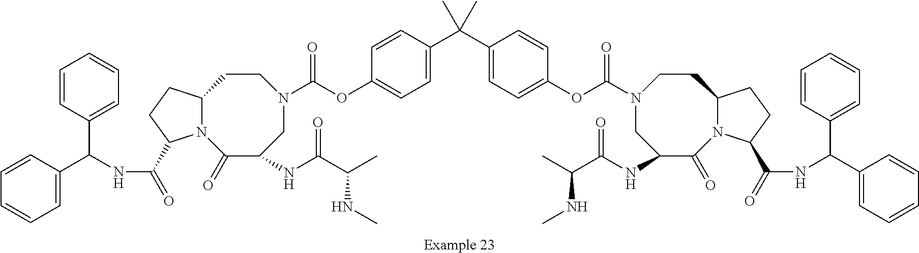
C1C(NC(=O)C(NC)C)C(=O)N2C(CCN1C(OC1=CC=C(C(C3=CC=C(OC(N4CC(NC(=O)C(NC)C)C(=O)N5C(CC4)CCC5C(NC(C4=CC=CC=C4)C4=CC=CC=C4)=O)=O)C=C3)(C)C)C=C1)=O)CCC2C(NC(C1=CC=CC=C1)C1=CC=CC=C1)=O
